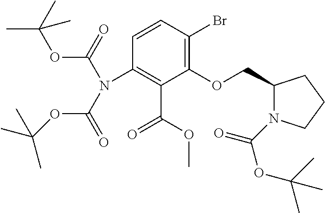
C1=CC(Br)=C(OCC2CCCN2C(OC(C)(C)C)=O)C(C(OC)=O)=C1N(C(OC(C)(C)C)=O)C(=O)OC(C)(C)C
